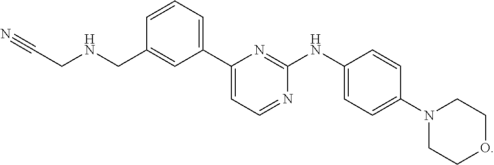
C1(C2=CC=NC(NC3=CC=C(N4CCOCC4)C=C3)=N2)=CC=CC(CNCC#N)=C1
